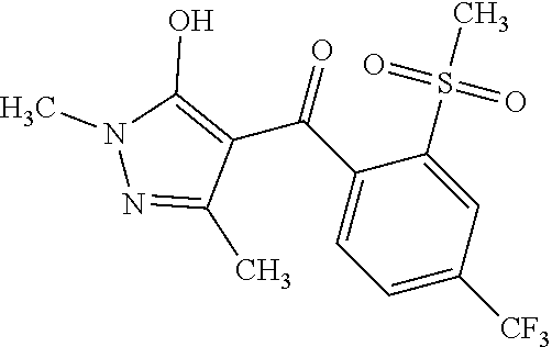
O=S(C1=CC([CF3])=CC=C1C(C1=C(O)N(C)N=C1C)=O)(C)=O
